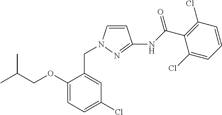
C1(Cl)=CC=C(OCC(C)C)C(CN2C=CC(NC(C3=C(Cl)C=CC=C3Cl)=O)=N2)=C1
